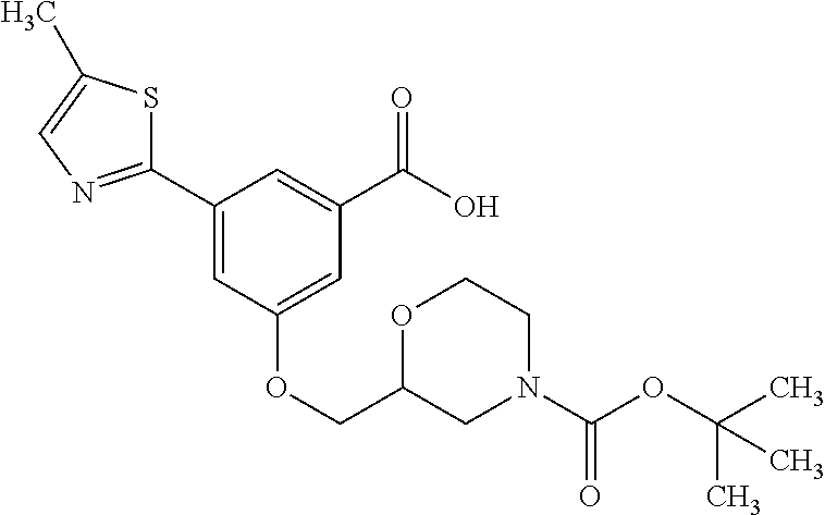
C1(C2=CC(OCC3CN(C(=O)OC(C)(C)C)CCO3)=CC(C(O)=O)=C2)=NC=C(C)S1
